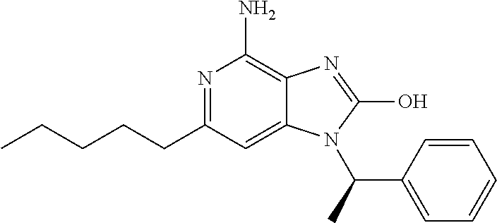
N1=C(CCCCC)C=C2C(=C1N)N=C(O)N2C(C1=CC=CC=C1)C
